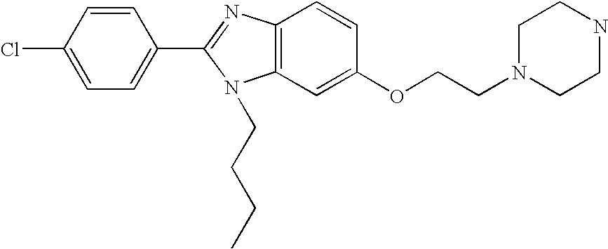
C1(C2=NC3=C(N2CCCC)C=C(OCCN2CCNCC2)C=C3)=CC=C(Cl)C=C1
